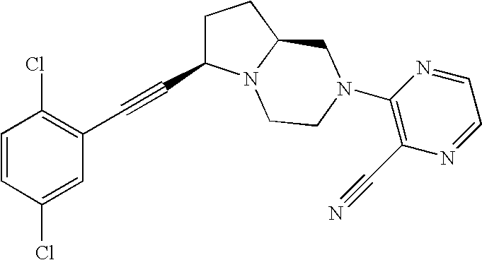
C1=CC(Cl)=CC(C#CC2CCC3N2CCN(C2=C(C#N)N=CC=N2)C3)=C1Cl
